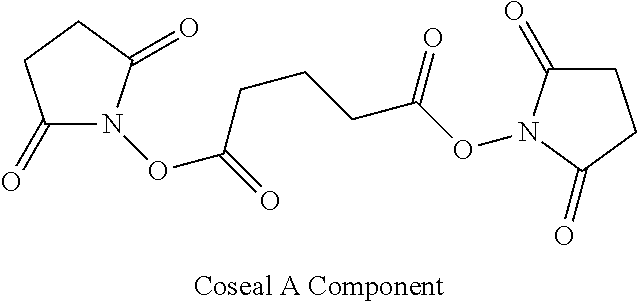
C1(=O)N(OC(=O)CCCC(ON2C(=O)CCC2=O)=O)C(=O)CC1
